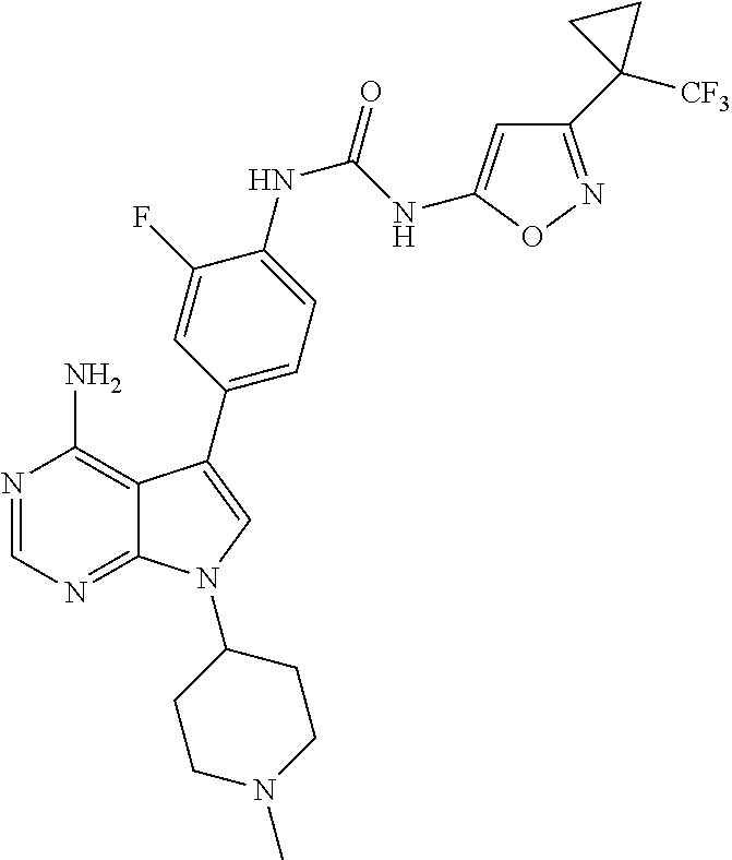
N1=CN=C2C(=C1N)C(C1=CC=C(NC(NC3=CC(C4([CF3])CC4)=NO3)=O)C(F)=C1)=CN2C1CCN(C)CC1
